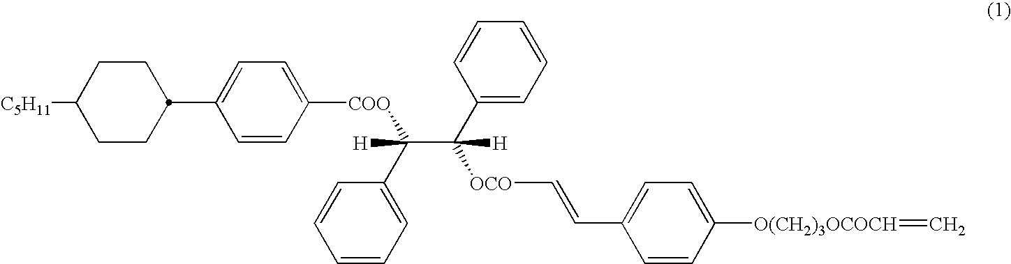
C1(C2CCC([C5H11])CC2)=CC=C([COO]C(C2=CC=CC=C2)(C([OCO]C=CC2=CC=C([O(CH2)3OCOCH]=C)C=C2)(C2=CC=CC=C2)[H])[H])C=C1
